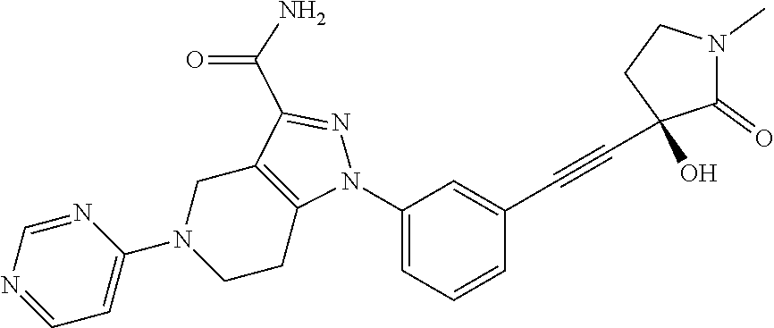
C1(N2C3=C(C(C(N)=O)=N2)CN(C2=CC=NC=N2)CC3)=CC=CC(C#CC2(O)C(=O)N(C)CC2)=C1
